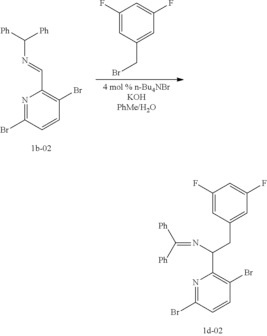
N1=C(Br)C=CC(Br)=C1C(N=C([Ph])[Ph])CC1=CC(F)=CC(F)=C1.[4 mol % n-Bu4NBrKOHPhMe/H2O].C1(F)=CC(CBr)=CC(F)=C1.N1=C(Br)C=CC(Br)=C1C=NC([Ph])[Ph]
